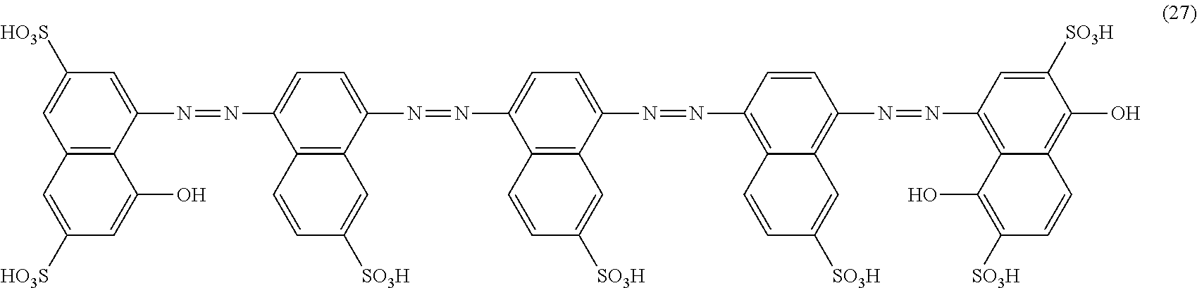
C12=C(C(N=NC3=CC=C(N=NC4=CC=C(N=NC5=C6C(=C(N=NC7=C8C(=C(O)C([SO3H])=C7)C=CC([SO3H])=C8O)C=C5)C=C([SO3H])C=C6)C5=C4C=CC([SO3H])=C5)C4=C3C=CC([SO3H])=C4)=CC([HO3S])=C1)C(O)=CC([HO3S])=C2
